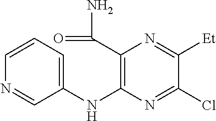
C1=CC=C(NC2=C(C(=O)N)N=C([Et])C(Cl)=N2)C=N1
